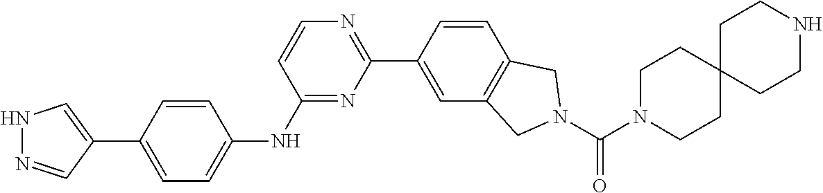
N1=C(NC2=CC=C(C3=CNN=C3)C=C2)C=CN=C1C1=CC2=C(C=C1)CN(C(=O)N1CCC3(CCNCC3)CC1)C2
